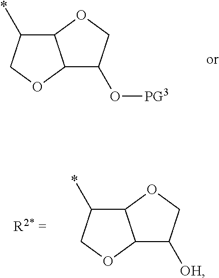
C12C(*)COC1C(O[PG3])CO2.C12C(*)COC1C([OH])CO2
